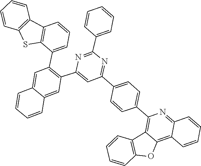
C1=CC=C(C2=C(C3=CC(C4=CC=C(C5=C6C(=C7C=CC=CC7=N5)OC5=C6C=CC=C5)C=C4)=NC(C4=CC=CC=C4)=N3)C=C3C(=C2)C=CC=C3)C2=C1C1=C(C=CC=C1)S2
